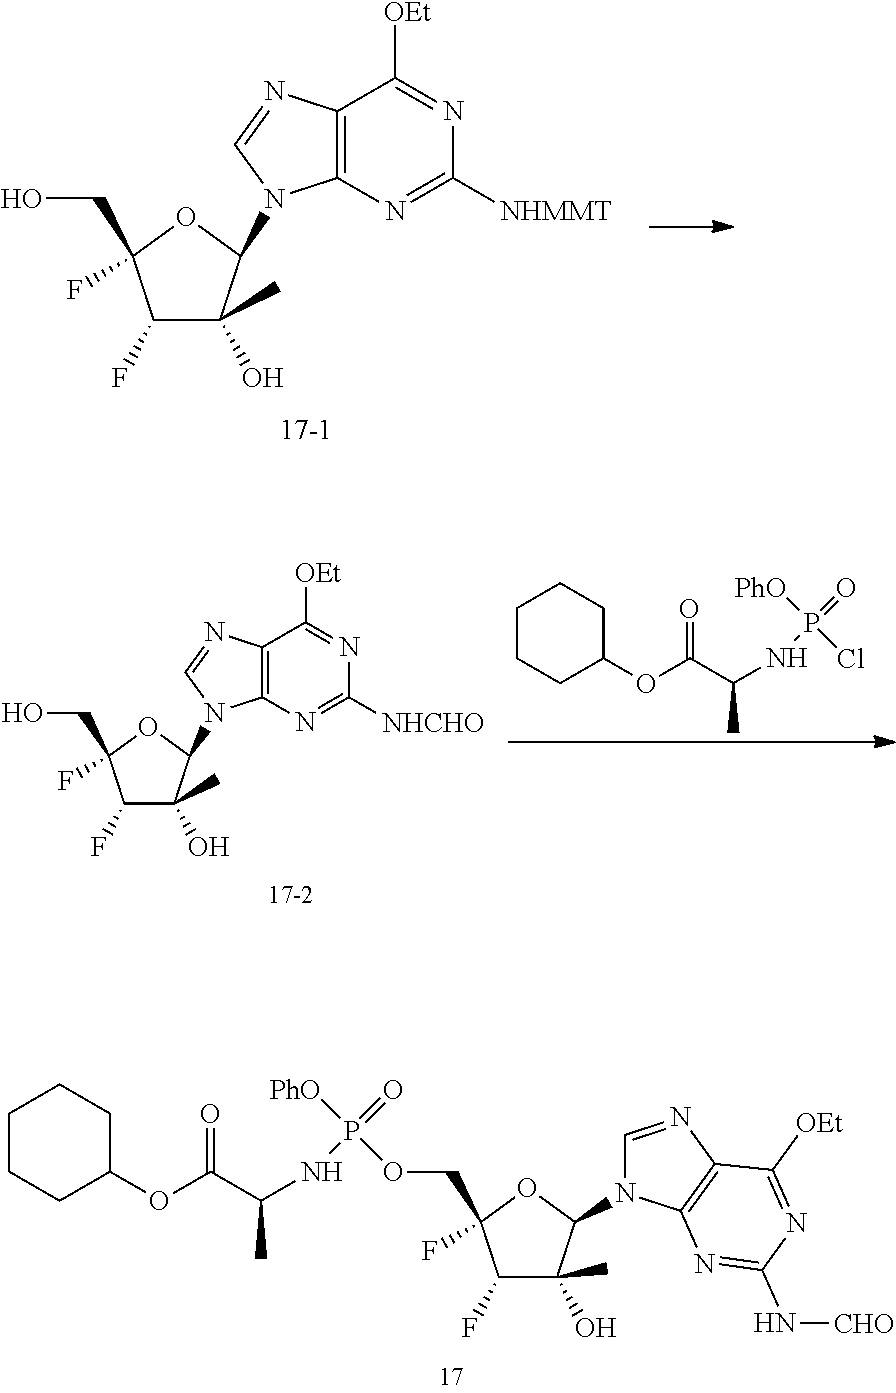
C12=C(N=C([NHMMT])N=C1[OEt])N(C1C(O)(C)C(F)C(F)(CO)O1)C=N2.C12=C(N=C([NHCHO])N=C1[OEt])N(C1C(O)(C)C(F)C(F)(CO)O1)C=N2.C1CCC(OC(=O)C(C)NP(=O)([PhO])Cl)CC1.C1CCC(OC(=O)C(C)NP(=O)([PhO])OCC2(F)C(F)C(O)(C)C(N3C=NC4=C3N=C(N[CHO])N=C4[OEt])O2)CC1
